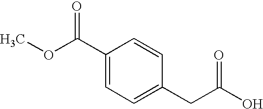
C1(C(OC)=O)=CC=C(CC(O)=O)C=C1
